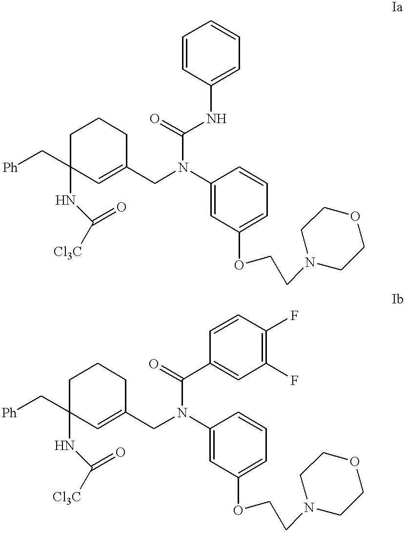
C1C(NC([Cl3C])=O)(C[Ph])C=C(CN(C2=CC(OCCN3CCOCC3)=CC=C2)C(NC2=CC=CC=C2)=O)CC1.C1C(NC([Cl3C])=O)(C[Ph])C=C(CN(C2=CC(OCCN3CCOCC3)=CC=C2)C(C2=CC(F)=C(F)C=C2)=O)CC1
